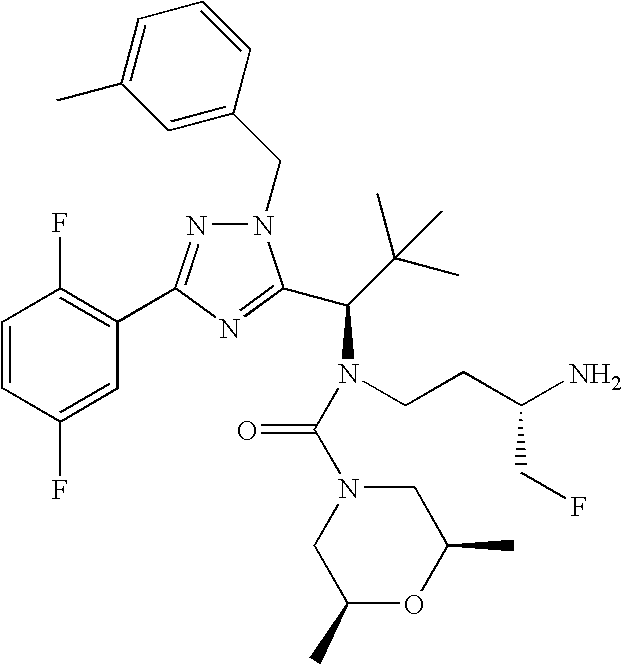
N1=C(C2=C(F)C=CC(F)=C2)N=C(C(C(C)(C)C)N(CCC(N)CF)C(=O)N2CC(C)OC(C)C2)N1CC1=CC(C)=CC=C1
